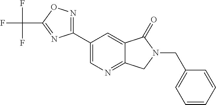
C1(CN2C(=O)C3=CC(C4=NOC(C(F)(F)F)=N4)=CN=C3C2)=CC=CC=C1
